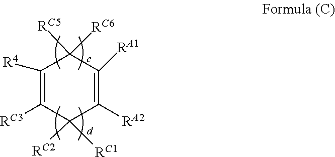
C1([R4])=C([RC3])C([RC2])([RC1])C([RA2])=C([RA1])C1([RC6])[RC5]
